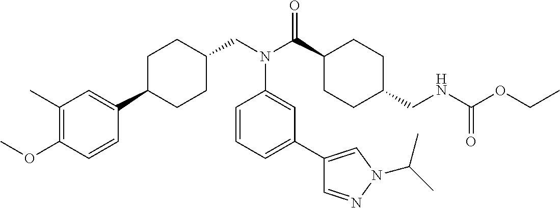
C1(C)=C(OC)C=CC(C2CCC(CN(C(C3CCC(CNC(OCC)=O)CC3)=O)C3=CC(C4=CN(C(C)C)N=C4)=CC=C3)CC2)=C1
